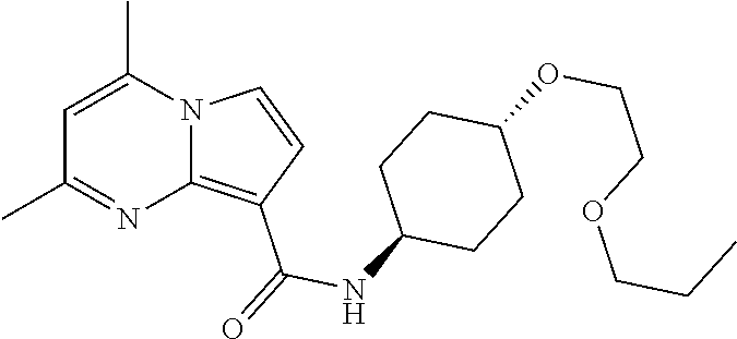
C1=C(C)N2C(=C(C(=O)NC3CCC(OCCOCCC)CC3)C=C2)N=C1C
